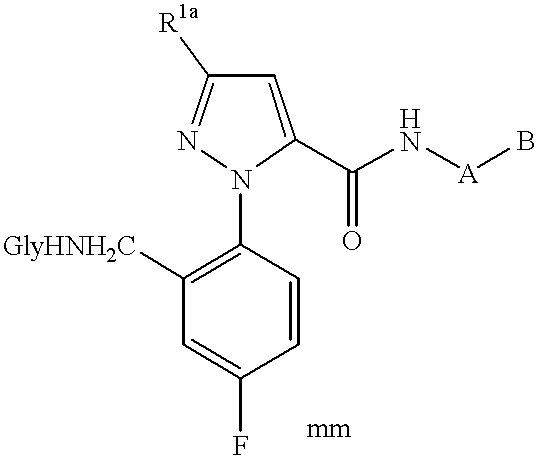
C1=CC(N2C(C(N[A]B)=O)=CC([R1a])=N2)=C([GlyHNH2C])C=C1F
